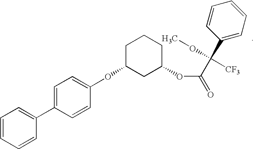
O(C1CCCC(OC2=CC=C(C3=CC=CC=C3)C=C2)C1)C(=O)C([CF3])(OC)C1=CC=CC=C1
